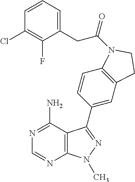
C1(CC(=O)N2C3=C(C=C(C4=NN(C)C5=C4C(N)=NC=N5)C=C3)CC2)=CC=CC(Cl)=C1F
